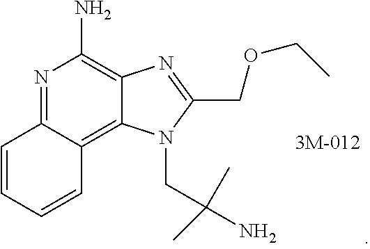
N1=C2C(=C3C(=C1N)N=C(COCC)N3CC(C)(C)N)C=CC=C2
